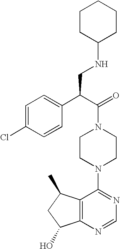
C(N1CCN(C2=NC=NC3=C2C(C)CC3O)CC1)(C(C1=CC=C(Cl)C=C1)CNC1CCCCC1)=O
